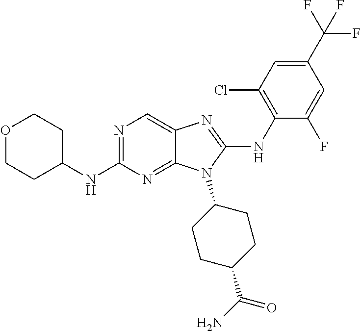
N1=C(NC2CCOCC2)N=C2C(=C1)N=C(NC1=C(Cl)C=C(C(F)(F)F)C=C1F)N2C1CCC(C(N)=O)CC1
